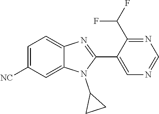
C1=C([NC])C=C2C(=C1)N=C(C1=CN=CN=C1C(F)F)N2C1CC1
